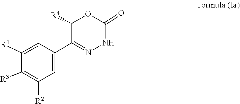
C1([R3])=C([R2])C=C(C2=NNC(=O)OC2[R4])C=C1[R1]
